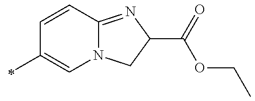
C1=CC2=NC(C(=O)OCC)CN2C=C1C
